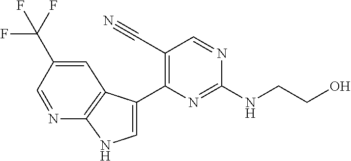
C1=C(C(F)(F)F)C=NC2=C1C(C1=C(C#N)C=NC(NCCO)=N1)=CN2
